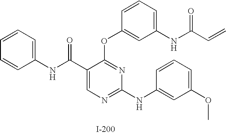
C1(C(NC2=CC=CC=C2)=O)=CN=C(NC2=CC(OC)=CC=C2)N=C1OC1=CC(NC(C=C)=O)=CC=C1
